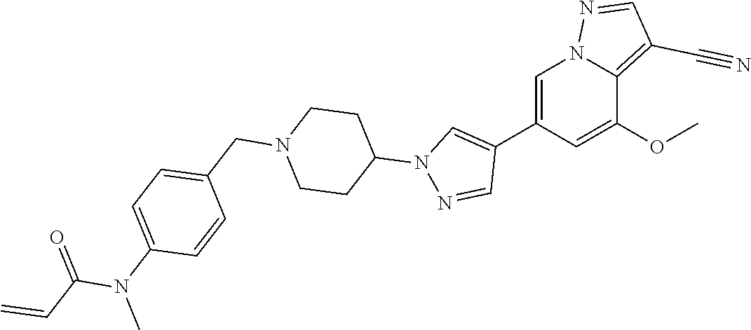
C1=C(C2=CN(C3CCN(CC4=CC=C(N(C)C(C=C)=O)C=C4)CC3)N=C2)C=C(OC)C2=C(C#N)C=NN12
